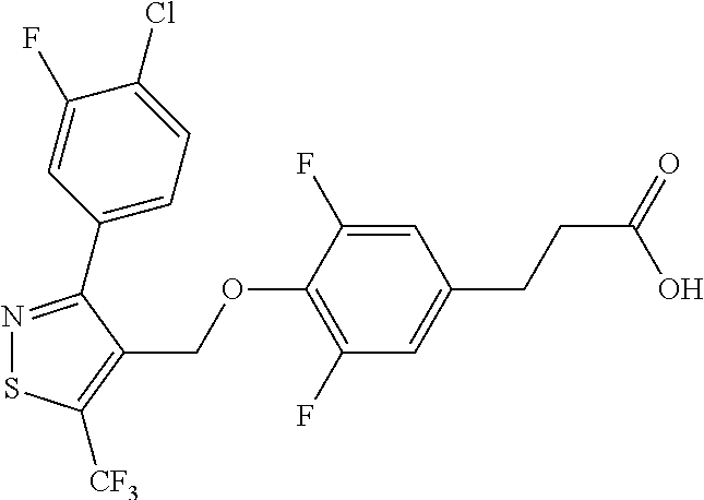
N1=C(C2=CC=C(Cl)C(F)=C2)C(COC2=C(F)C=C(CCC(=O)O)C=C2F)=C([CF3])S1
